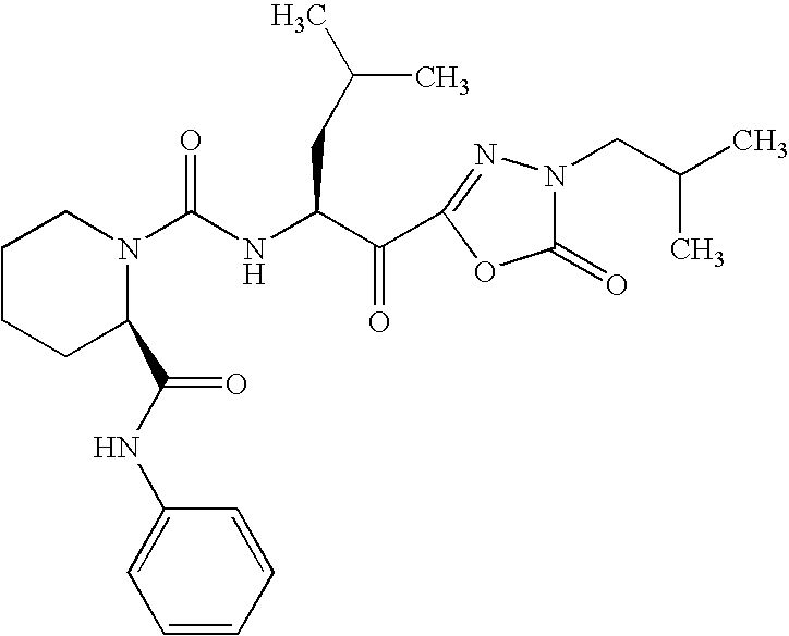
N(C(C(C1=NN(CC(C)C)C(=O)O1)=O)CC(C)C)C(=O)N1CCCCC1C(NC1=CC=CC=C1)=O
